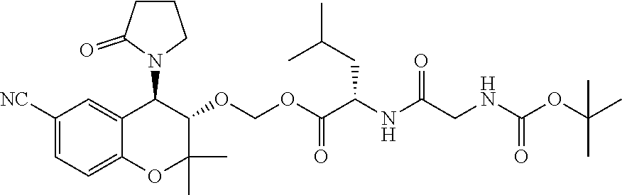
C1CCN(C2C3=CC([NC])=CC=C3OC(C)(C)C2OCOC(C(CC(C)C)NC(=O)CNC(=O)OC(C)(C)C)=O)C1=O
